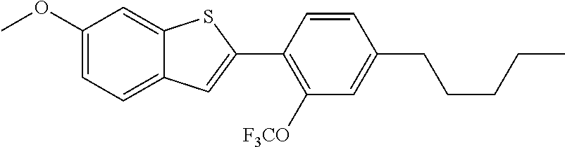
C1(OC)=CC=C2C(=C1)SC(C1=C([F3CO])C=C(CCCCC)C=C1)=C2
